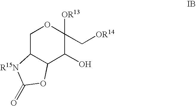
C1C2C(C(O)C([OR13])(C[OR14])O1)OC(=O)[R15N]2
